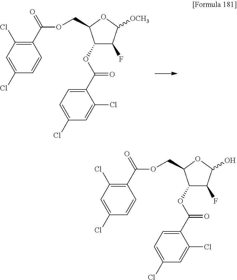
C1=C(Cl)C=CC(C(=O)OCC2C(OC(=O)C3=CC=C(Cl)C=C3Cl)C(F)C([OCH3])O2)=C1Cl.C1=C(Cl)C=CC(C(=O)OCC2C(OC(=O)C3=CC=C(Cl)C=C3Cl)C(F)C(O)O2)=C1Cl
